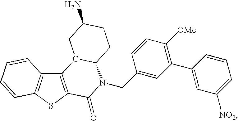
C12=C(SC3=C1C=CC=C3)C(=O)N(CC1=CC(C3=CC([NO2])=CC=C3)=C([OMe])C=C1)C1C2CC(N)CC1
